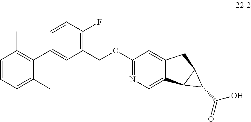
C1(C2=CC(COC3=NC=C4C(=C3)CC3C4C3C(O)=O)=C(F)C=C2)=C(C)C=CC=C1C
